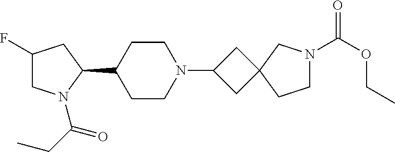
C1(F)CN(C(CC)=O)C(C2CCN(C3CC4(C3)CCN(C(OCC)=O)C4)CC2)C1
